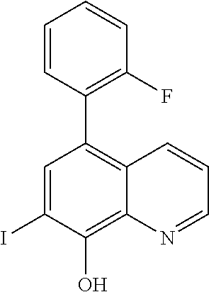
C1=C(I)C(O)=C2C(=C1C1=C(F)C=CC=C1)C=CC=N2
